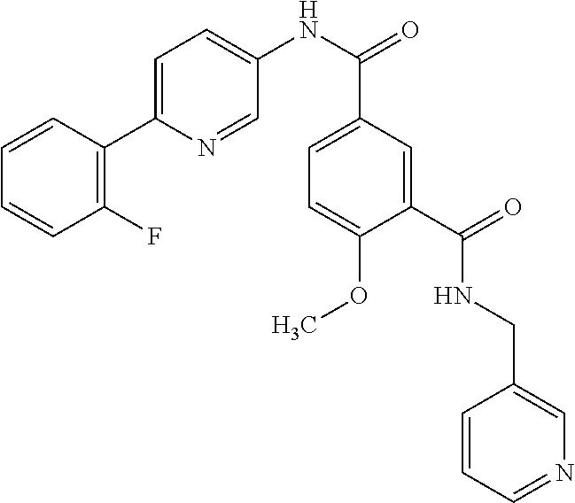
C1=CC=CC(F)=C1C1=CC=C(NC(C2=CC=C(OC)C(C(=O)NCC3=CN=CC=C3)=C2)=O)C=N1
